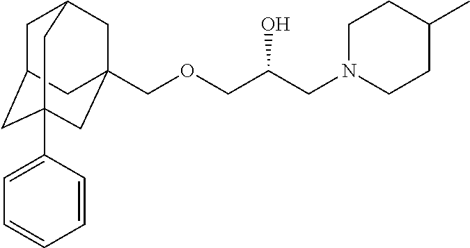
C1C2CC3(C4=CC=CC=C4)CC(COCC(CN4CCC(C)CC4)O)(CC1C3)C2
